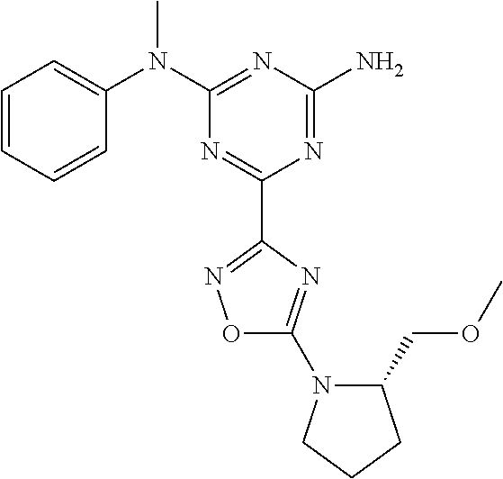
C1=CC=CC(N(C2=NC(N)=NC(C3=NOC(N4C(COC)CCC4)=N3)=N2)C)=C1
